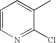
C1=CN=C(Cl)C(C)=C1
